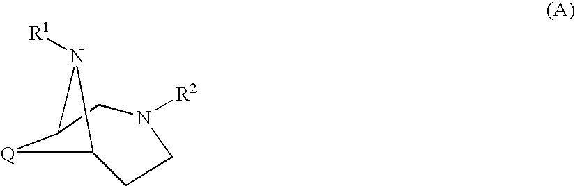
[Q]1C2CCN([R2])CC1N2[R1]
